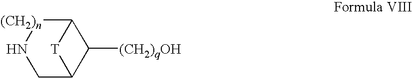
C1C2C([(CH2)qOH])C([(CH2)n]N1)[T]2
